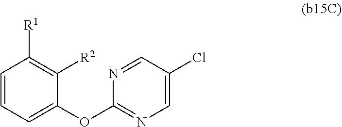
C1=CC=C(OC2=NC=C(Cl)C=N2)C([R2])=C1[R1]
